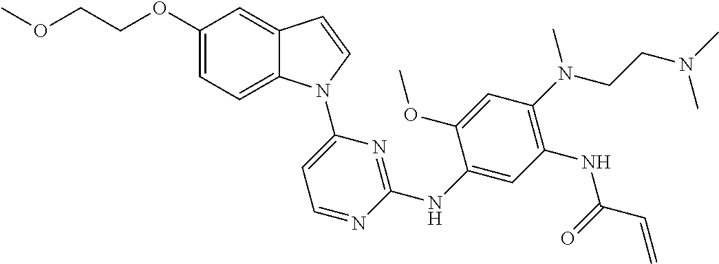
C1=C(NC2=NC(N3C4=CC=C(OCCOC)C=C4C=C3)=CC=N2)C(OC)=CC(N(C)CCN(C)C)=C1NC(C=C)=O
